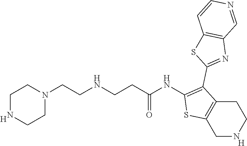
[H].C1(NC(CCNCCN2CCNCC2)=O)=C(C2=NC3=C(S2)C=CN=C3)C2=C(S1)CNCC2.[H]
